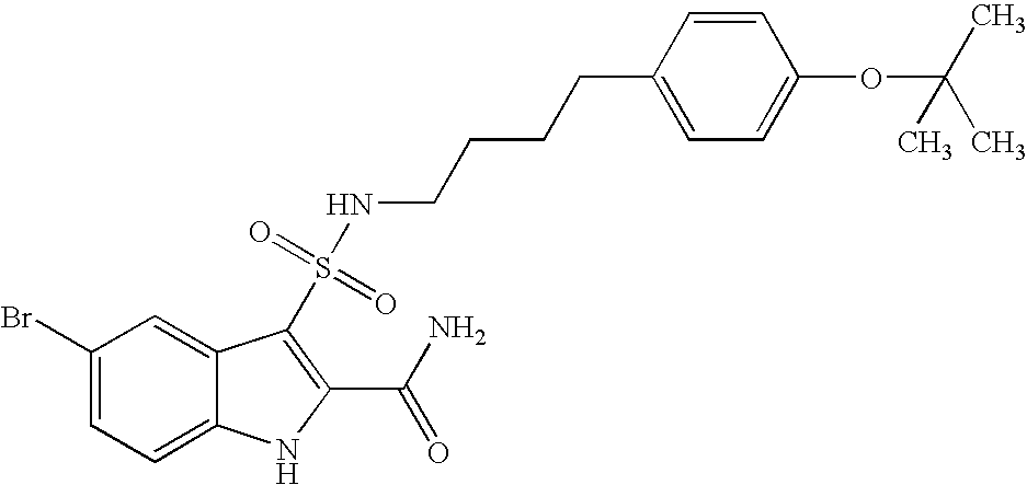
C1(Br)=CC=C2C(=C1)C(S(=O)(=O)NCCCCC1=CC=C(OC(C)(C)C)C=C1)=C(C(N)=O)N2
